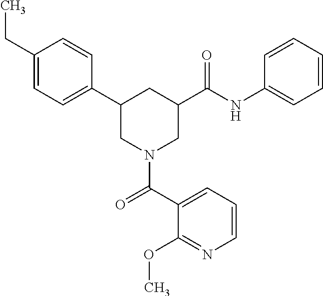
C1(CC)=CC=C(C2CN(C(C3=CC=CN=C3OC)=O)CC(C(NC3=CC=CC=C3)=O)C2)C=C1
